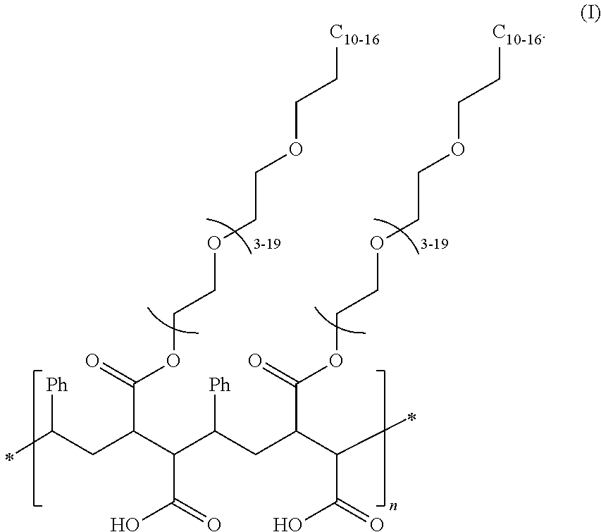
C(CC(C(C(CC(C(=O)OCCOCCOCC[C10-16])C(C(=O)O)C)[Ph])C(=O)O)C(=O)OCCOCCOCC[C10-16])([Ph])C
